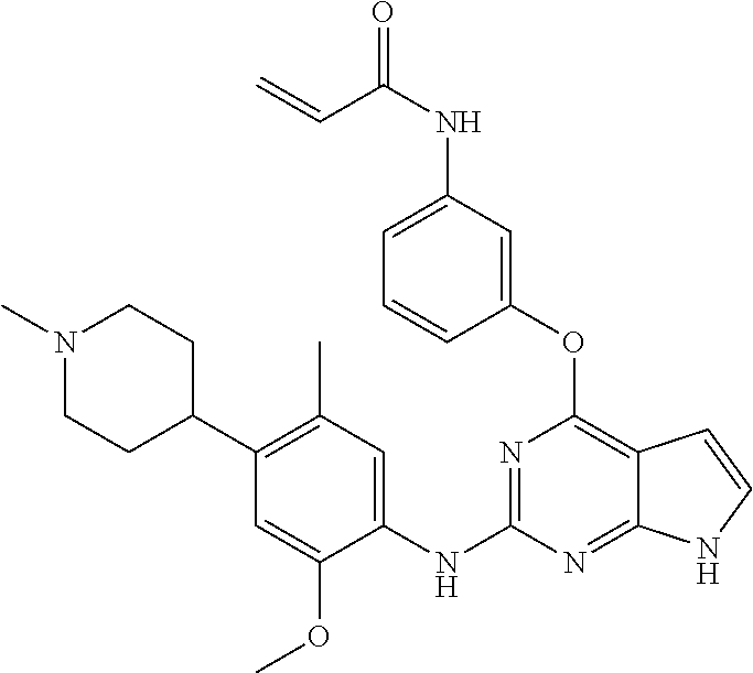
C1(OC2=C3C(=NC(NC4=CC(C)=C(C5CCN(C)CC5)C=C4OC)=N2)NC=C3)=CC(NC(=O)C=C)=CC=C1
